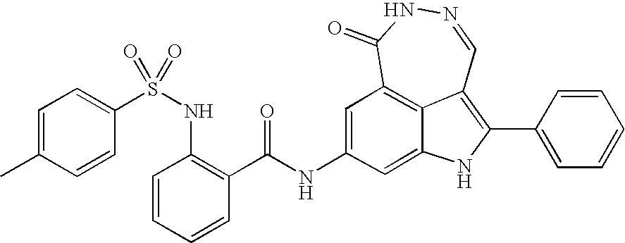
C(=O)(NC1=CC2=C3C(=C(C4=CC=CC=C4)NC3=C1)C=NNC2=O)C1=C(NS(=O)(=O)C2=CC=C(C)C=C2)C=CC=C1
